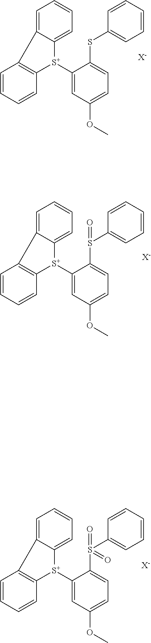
C1=CC=C(SC2=CC=C(OC)C=C2[S+]2C3=C(C=CC=C3)C3=CC=CC=C23)C=C1.[X-].C1=CC=C(S(C2=CC=C(OC)C=C2[S+]2C3=C(C=CC=C3)C3=CC=CC=C23)=O)C=C1.[X-].C1=CC=C(S(C2=CC=C(OC)C=C2[S+]2C3=C(C=CC=C3)C3=CC=CC=C23)(=O)=O)C=C1.[X-]
